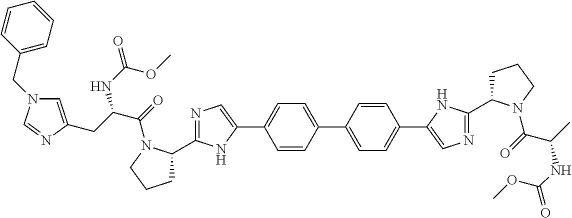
C1=CC(C2=CC=C(C3=CN=C(C4CCCN4C(C(C)NC(=O)OC)=O)N3)C=C2)=CC=C1C1=CN=C(C2CCCN2C(C(CC2=CN(CC3=CC=CC=C3)C=N2)NC(=O)OC)=O)N1
